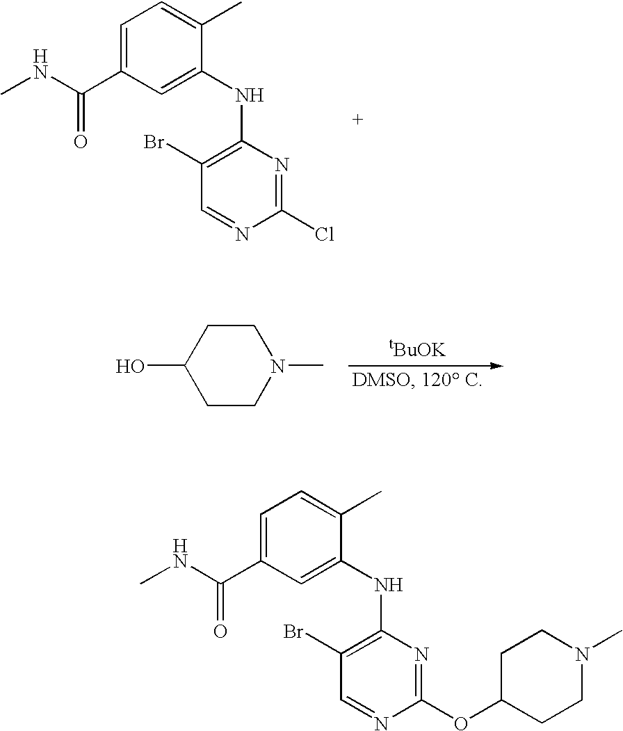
C1CN(C)CCC1O.C1=C(C(NC)=O)C=C(NC2=C(Br)C=NC(Cl)=N2)C(C)=C1.C1=C(C(NC)=O)C=C(NC2=C(Br)C=NC(OC3CCN(C)CC3)=N2)C(C)=C1
